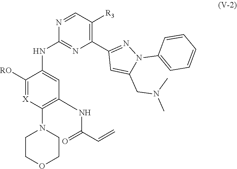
C1([RO])=[X]C(N2CCOCC2)=C(NC(=O)C=C)C=C1NC1=NC(C2=NN(C3=CC=CC=C3)C(CN(C)C)=C2)=C([R3])C=N1
